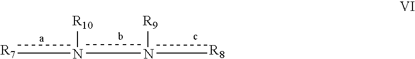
[R10]n([R7])n([R8])[R9]
